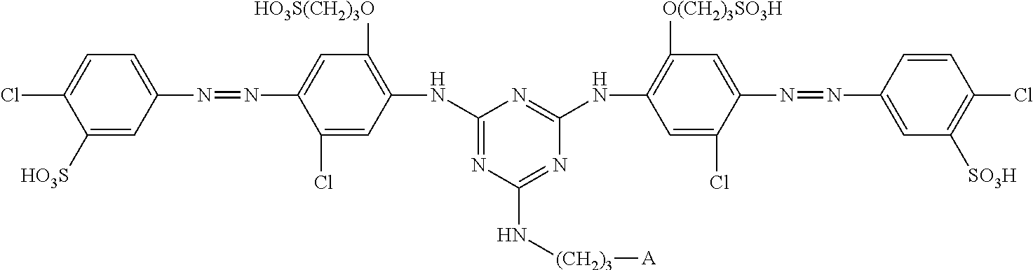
C1([HO3S])=CC(N=NC2=CC([HO3S(CH2)3O])=C(NC3=NC(N[(CH2)3][A])=NC(NC4=C([O(CH2)3SO3H])C=C(N=NC5=CC([SO3H])=C(Cl)C=C5)C(Cl)=C4)=N3)C=C2Cl)=CC=C1Cl
